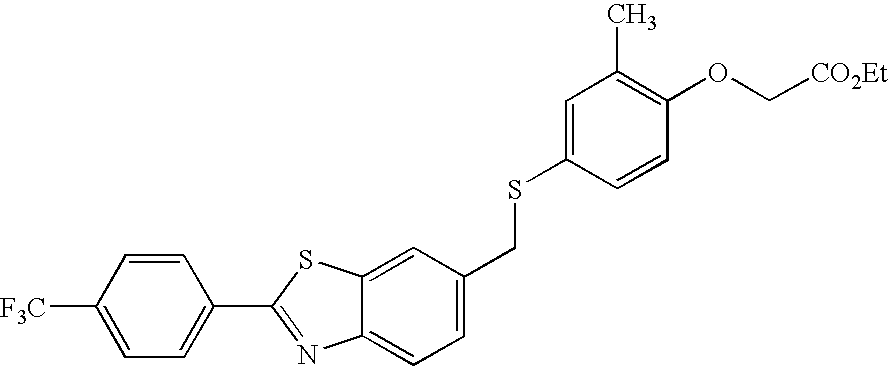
C1=CC([F3C])=CC=C1C1=NC2=CC=C(CSC3=CC(C)=C(OC[CO2Et])C=C3)C=C2S1
